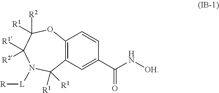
C12=C(C=C(C(N[OH])=O)C=C1)C([R1])([R1])N([L][R])C([R2])([R1])C([R1])([R2])O2
